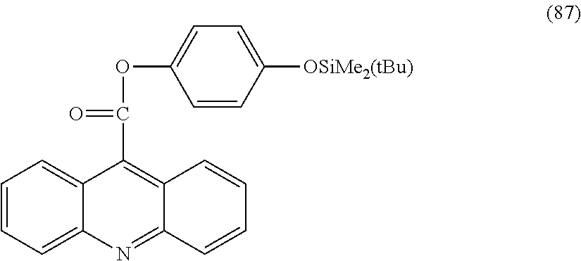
C1=CC=C2C(=C1)C(C(=O)OC1=CC=C([OSiMe2(tBu)])C=C1)=C1C(=N2)C=CC=C1
